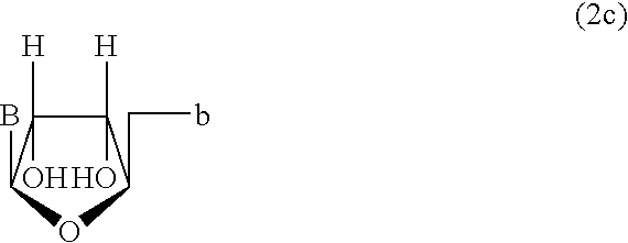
C1([H])(O)C([H])(O)C(B)OC1Cb
